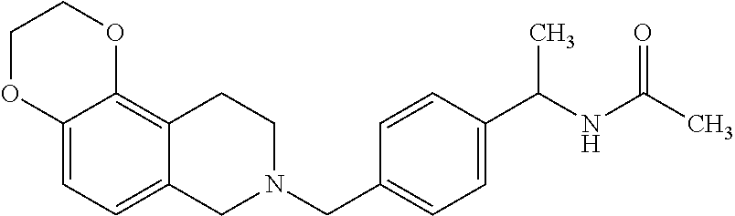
C12=CC=C3C(=C1OCCO2)CCN(CC1=CC=C(C(NC(C)=O)C)C=C1)C3
